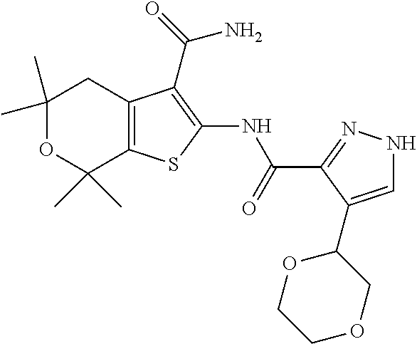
C1(C)(C)OC(C)(C)C2=C(C1)C(C(N)=O)=C(NC(=O)C1=NNC=C1C1OCCOC1)S2
